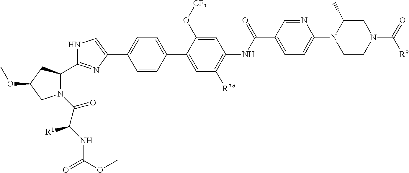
C1C(C)N(C2=CC=C(C(NC3=C([R7d])C=C(C4=CC=C(C5=CNC(C6N(C(=O)C([R1])NC(=O)OC)CC(OC)C6)=N5)C=C4)C(O[CF3])=C3)=O)C=N2)CCN1C(=O)[R9]
